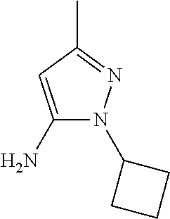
C1(N)=CC(C)=NN1C1CCC1
